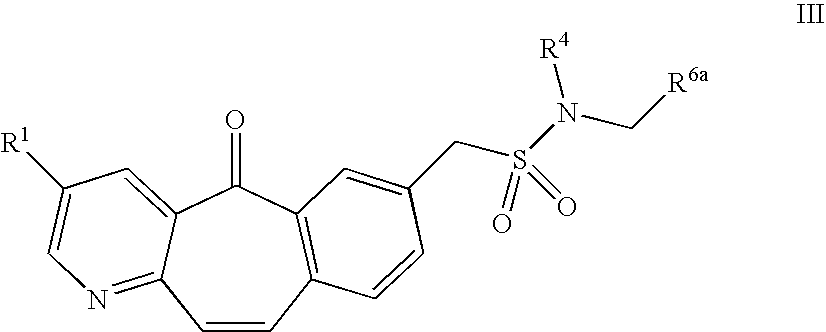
C1=CC2=C(C(=O)C3=CC([R1])=CN=C13)C=C(CS(N(C[R6a])[R4])(=O)=O)C=C2
